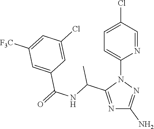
N1=C(C(NC(=O)C2=CC([F3C])=CC(Cl)=C2)C)N(C2=CC=C(Cl)C=N2)N=C1N
